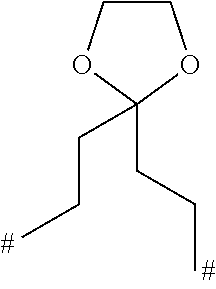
C1COC(CCC)(CCC)O1
